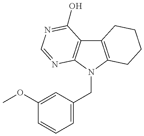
C12=C(N(CC3=CC=CC(OC)=C3)C3=C1C(O)=NC=N3)CCCC2
